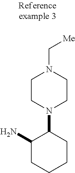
NC1CCCCC1N1CCN(C[Me])CC1
